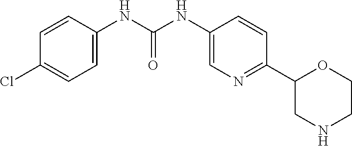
C(NC1=CC=C(Cl)C=C1)(NC1=CN=C(C2CNCCO2)C=C1)=O
